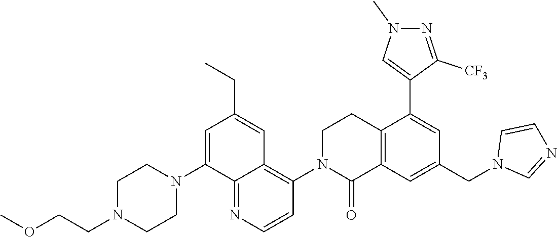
C12=C(C=C(CN3C=NC=C3)C=C1C1=CN(C)N=C1[CF3])C(=O)N(C1=C3C(=NC=C1)C(N1CCN(CCOC)CC1)=CC(CC)=C3)CC2
